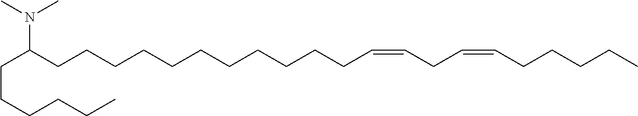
N(C(CCCCCCCCCCCC=CCC=CCCCCC)CCCCCC)(C)C
